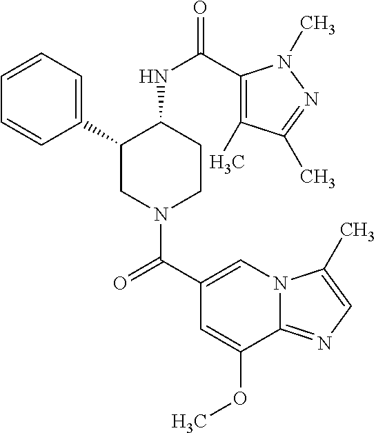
C1(C2CN(C(C3=CN4C(=NC=C4C)C(OC)=C3)=O)CCC2NC(=O)C2=C(C)C(C)=NN2C)=CC=CC=C1
